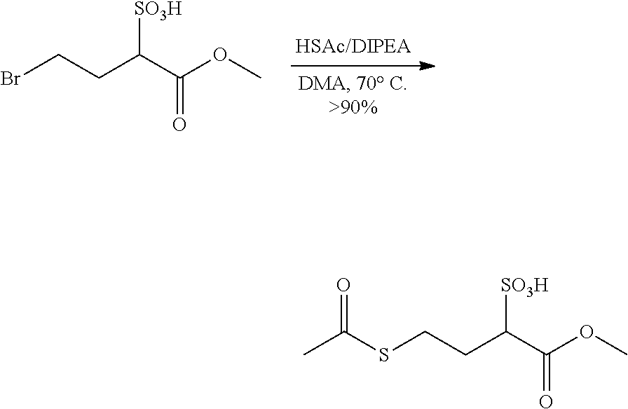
BrCCC(C(OC)=O)[SO3H].S(CCC(C(OC)=O)[SO3H])C(C)=O
